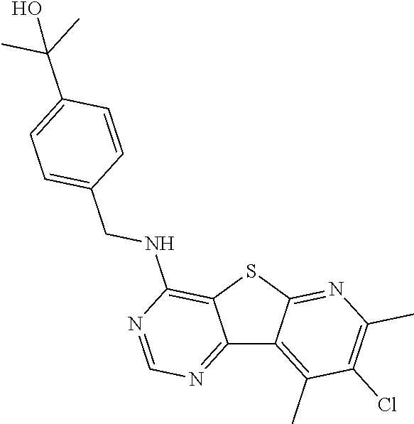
C12=NC=NC(NCC3=CC=C(C(C)(C)O)C=C3)=C1SC1=NC(C)=C(Cl)C(C)=C21
